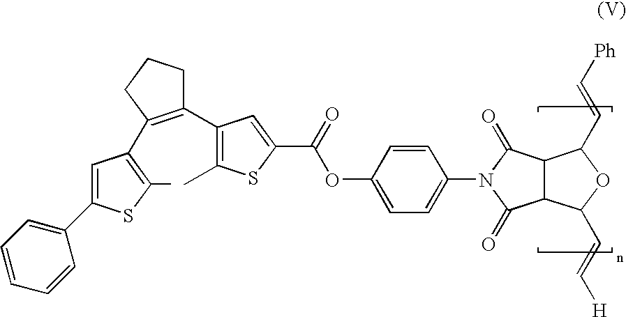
C1=C(C2=CC=CC=C2)SC(C)=C1C1=C(C2=C(C)SC(C(OC3=CC=C(N4C(=O)C5C(C4=O)C(C=C[Ph])OC5C=C[H])C=C3)=O)=C2)CCC1
